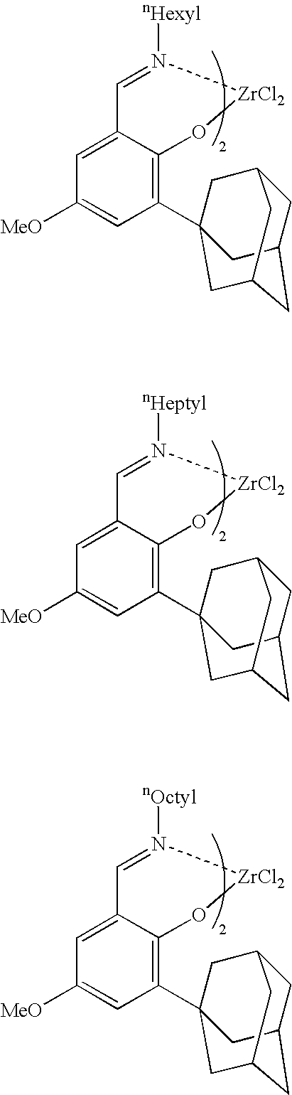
C1=N([nHexyl])[ZrCl2]OC2=C(C34CC5CC(CC(C3)C5)C4)C=C([MeO])C=C12.C1=N([nHeptyl])[ZrCl2]OC2=C(C34CC5CC(CC(C3)C5)C4)C=C([MeO])C=C12.C1=N([nOctyl])[ZrCl2]OC2=C(C34CC5CC(CC(C3)C5)C4)C=C([MeO])C=C12
